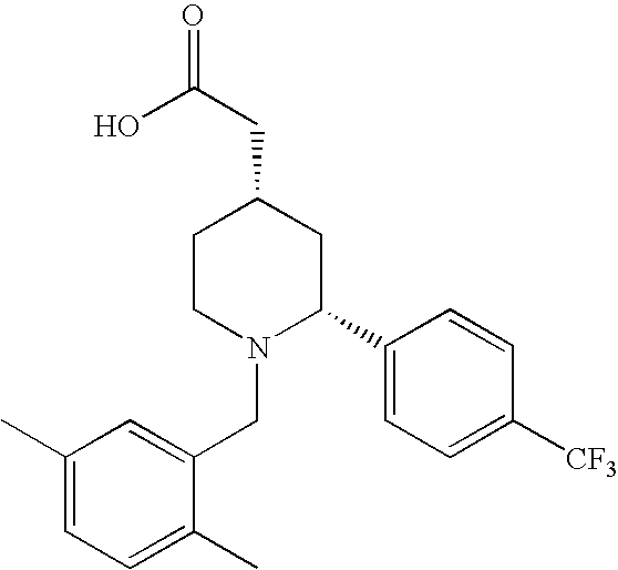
C1(C)=CC=C(C)C(CN2C(C3=CC=C([CF3])C=C3)CC(CC(=O)O)CC2)=C1
